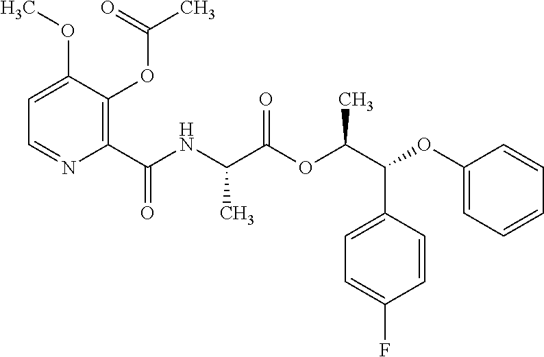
C1=C(OC)C(OC(C)=O)=C(C(NC(C(OC(C(C2=CC=C(F)C=C2)OC2=CC=CC=C2)C)=O)C)=O)N=C1
